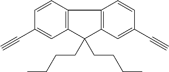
C12=C(C(CCCC)(CCCC)C3=C1C=CC(C#C)=C3)C=C(C#C)C=C2
